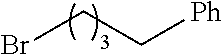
BrCC[Ph]
